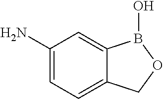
NC1=CC=C2C(=C1)B(O)OC2
